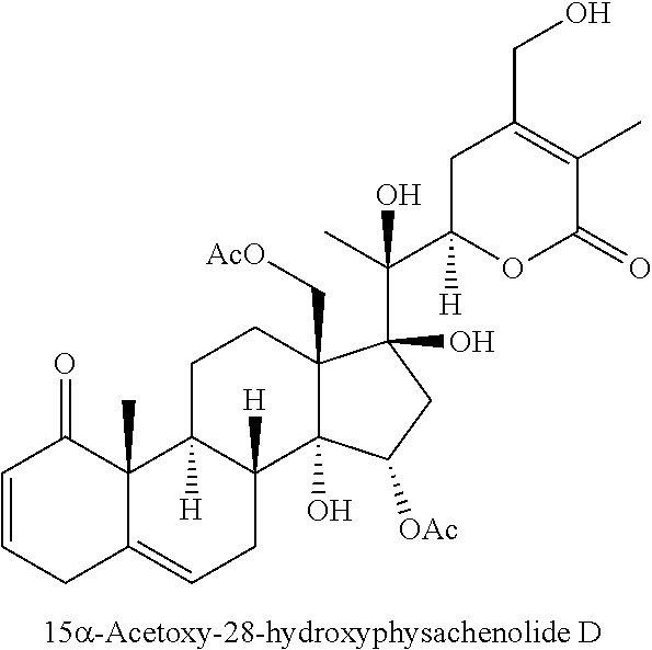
C1=CCC2=CCC3([H])C([H])(C2(C)C1=O)CCC1(C[AcO])C3(O)C([OAc])CC1(C(C)(C1([H])OC(=O)C(C)=C(CO)C1)O)O
